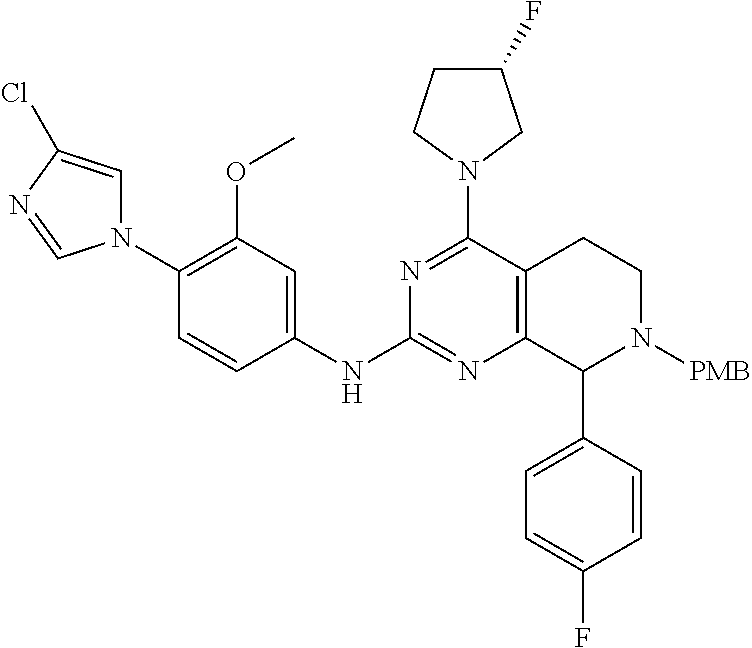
C1=C(C2N([PMB])CCC3=C2N=C(NC2=CC(OC)=C(N4C=C(Cl)N=C4)C=C2)N=C3N2CC(F)CC2)C=CC(F)=C1
